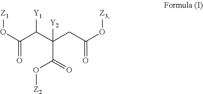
C(C(C(CC(O[Z3])=O)(C(=O)O[Z2])[Y2])[Y1])(O[Z1])=O
